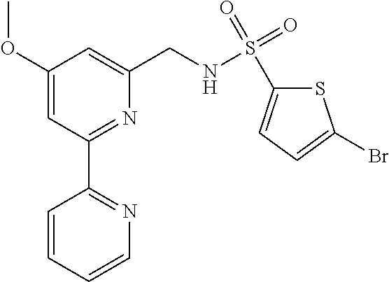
C1(OC)=CC(C2=NC=CC=C2)=NC(CNS(C2=CC=C(Br)S2)(=O)=O)=C1
